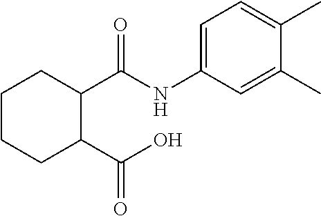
C1CCC(C(O)=O)C(C(=O)NC2=CC=C(C)C(C)=C2)C1
